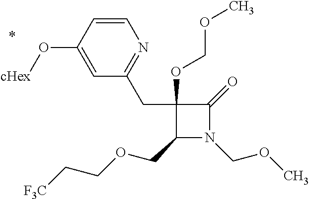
C1(COCC[F3C])N(COC)C(=O)C1(CC1=NC=CC(O[cHex])=C1)OCOC
